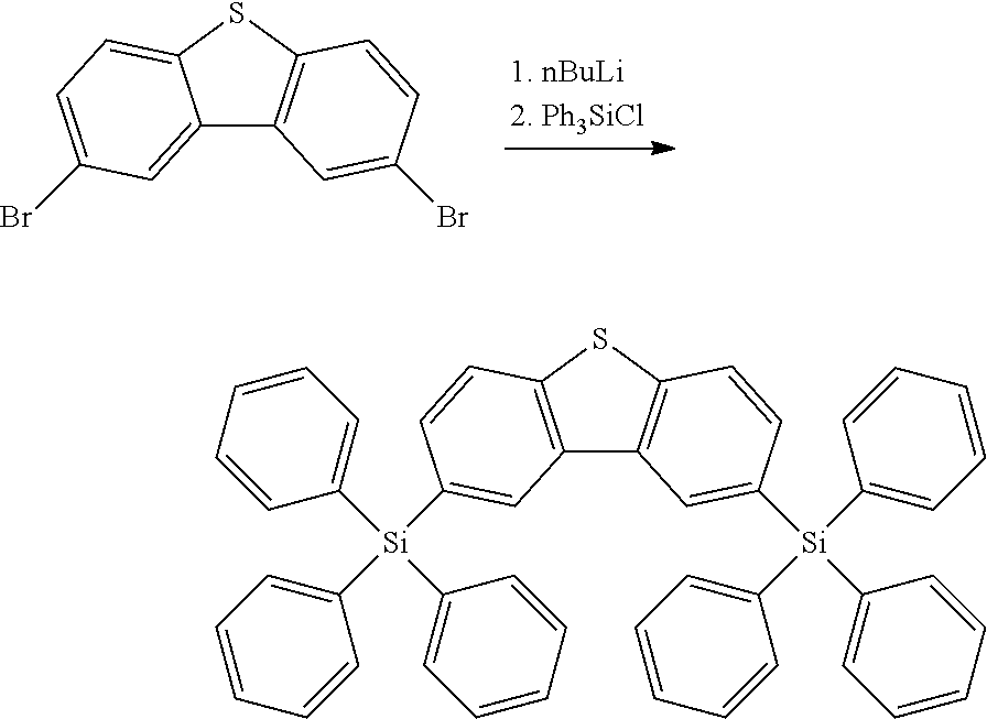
C12=CC(Br)=CC=C1SC1=C2C=C(Br)C=C1.C12=C(SC3=C1C=C([Si](C1=CC=CC=C1)(C1=CC=CC=C1)C1=CC=CC=C1)C=C3)C=CC([Si](C1=CC=CC=C1)(C1=CC=CC=C1)C1=CC=CC=C1)=C2
